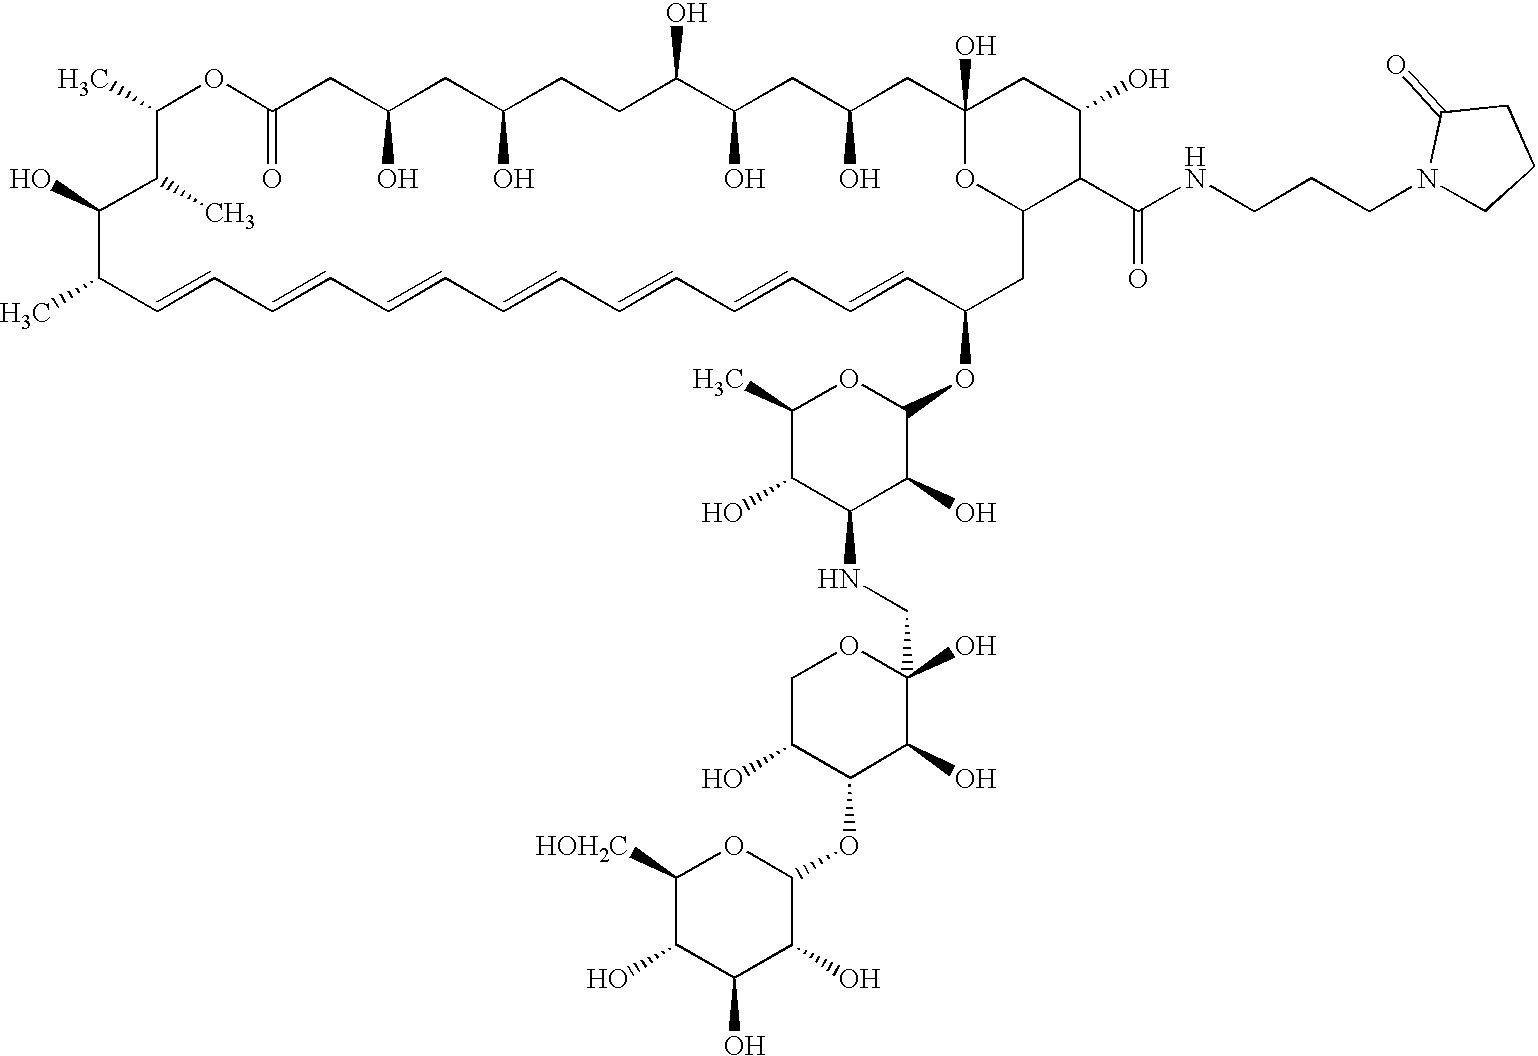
CC1C=CC=CC=CC=CC=CC=CC=CC(OC2OC(C)C(O)C(NCC3(O)OCC(O)C(OC4OC([HOH2C])C(O)C(O)C4O)C3O)C2O)CC2OC(O)(CC(O)CC(O)C(O)CCC(O)CC(O)CC(=O)OC(C)C(C)C1O)CC(O)C2C(NCCCN1CCCC1=O)=O
